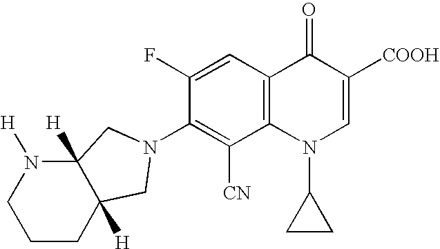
C12=C(C=C(F)C(N3CC4([H])C([H])(N([H])CCC4)C3)=C1[CN])C(=O)C([COOH])=CN2C1CC1
